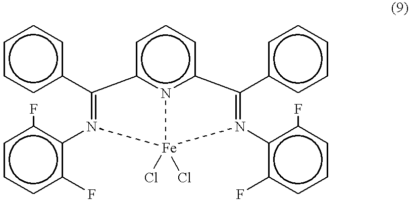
c1ccc(C2=N(c3c(F)cccc3F)[Fe]3(Cl)(Cl)n4c2cccc4C(c2ccccc2)=N3c2c(F)cccc2F)cc1
